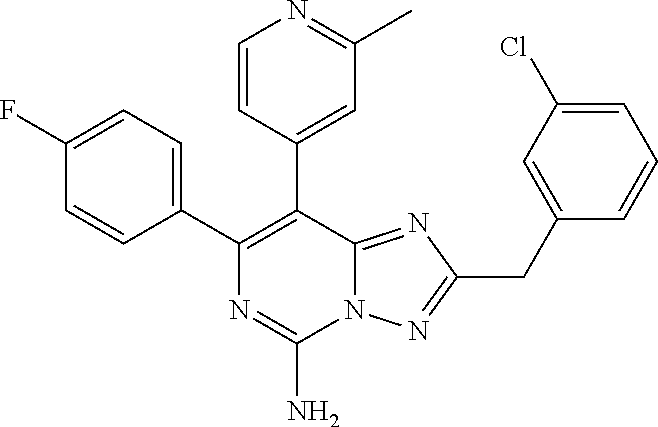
N12C(=NC(CC3=CC(Cl)=CC=C3)=N1)C(C1=CC(C)=NC=C1)=C(C1=CC=C(F)C=C1)N=C2N
